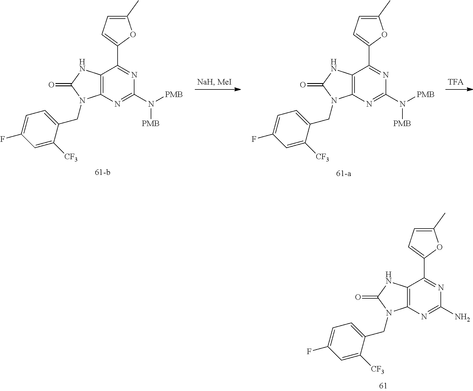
C12=C(N=C(N)N=C1C1=CC=C(C)O1)N(CC1=CC=C(F)C=C1[CF3])C(=O)N2.C12=C(N=C(N([PMB])[PMB])N=C1C1=CC=C(C)O1)N(CC1=CC=C(F)C=C1[CF3])C(=O)N2.C12=C(N=C(N([PMB])[PMB])N=C1C1=CC=C(C)O1)N(CC1=CC=C(F)C=C1[CF3])C(=O)N2
